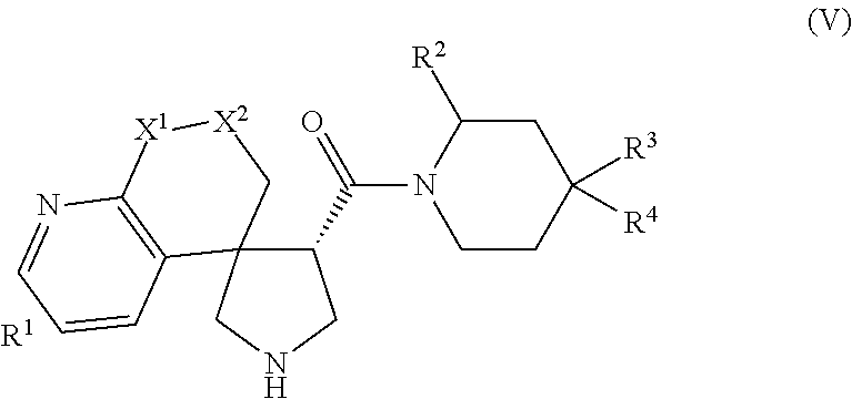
C12=C([X1][X2]CC13C(C(=O)N1CCC([R3])([R4])CC1[R2])CNC3)N=CC=C2.[R1]
